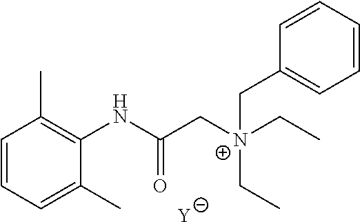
C1=CC=C(C)C(NC(C[N+](CC)(CC)CC2=CC=CC=C2)=O)=C1C.[Y]
